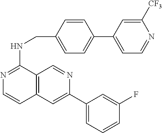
C1(F)=CC(C2=CC3=C(C=N2)C(NCC2=CC=C(C4=CC=NC([CF3])=C4)C=C2)=NC=C3)=CC=C1
